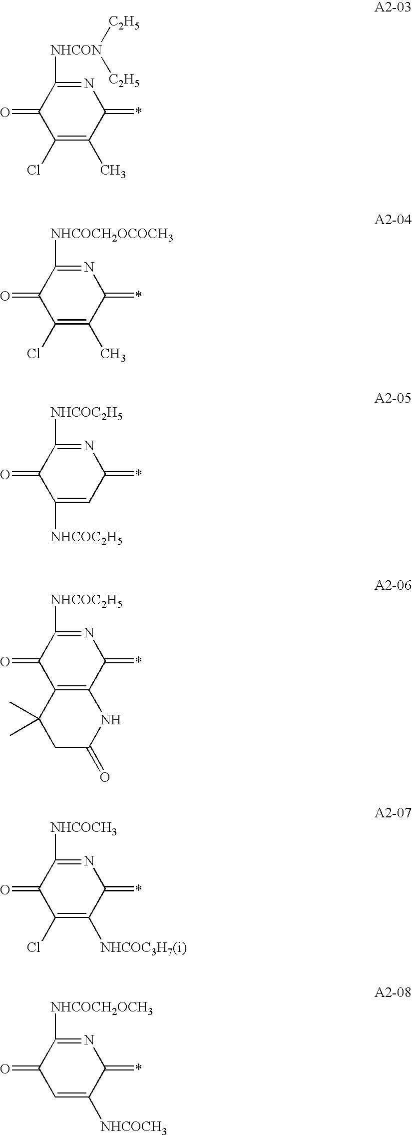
N1=C([NHCON]([C2H5])[C2H5])C(=O)C(Cl)=C(C)C1=*.N1=C([NHCOCH2OCOCH3])C(=O)C(Cl)=C(C)C1=*.N1=C([NHCOC2H5])C(=O)C([NHCOC2H5])=CC1=*.N1=C([NHCOC2H5])C(=O)C2=C(C1=*)NC(=O)CC2(C)C.N1=C([NHCOCH3])C(=O)C(Cl)=C([NHCOC3H7(i)])C1=*.N1=C([NHCOCH2OCH3])C(=O)C=C([NHCOCH3])C1=*
